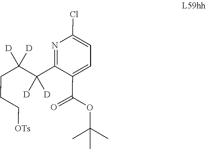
C1(C([D])([D])C(CCC[OTs])([D])[D])=NC(Cl)=CC=C1C(OC(C)(C)C)=O
